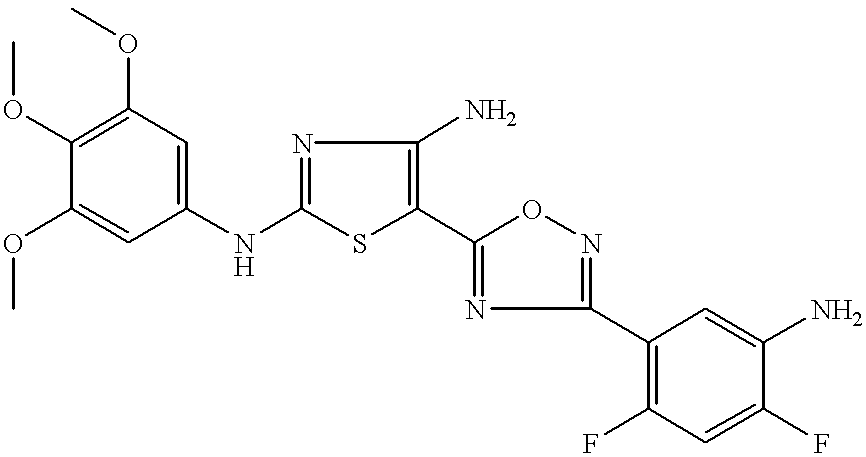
C1=C(NC2=NC(N)=C(C3=NC(C4=C(F)C=C(F)C(N)=C4)=NO3)S2)C=C(OC)C(OC)=C1OC
